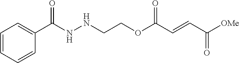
C(COC(C=CC([OMe])=O)=O)NNC(C1=CC=CC=C1)=O
